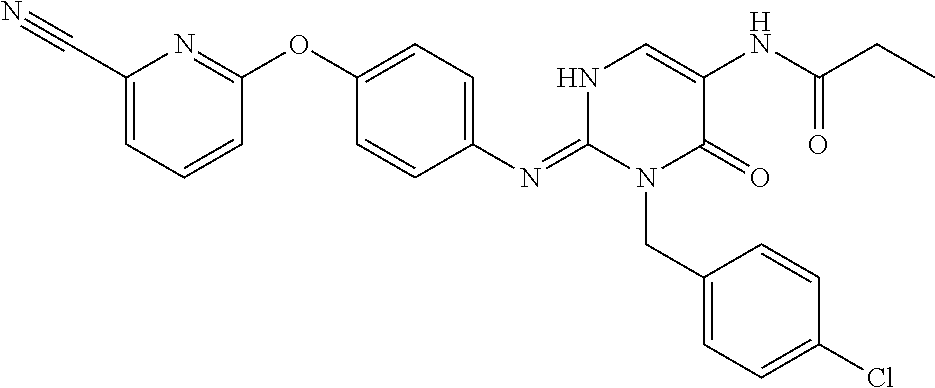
O(C1=CC=C(N=C2NC=C(NC(CC)=O)C(=O)N2CC2=CC=C(Cl)C=C2)C=C1)C1=NC(C#N)=CC=C1
